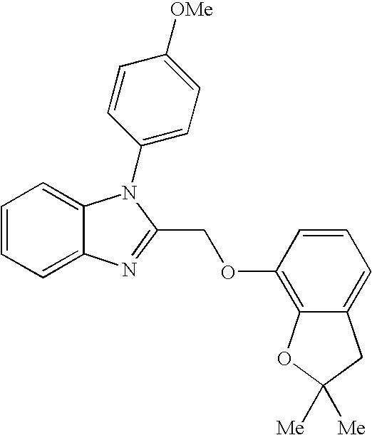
C1=CC=C2C(=C1)N(C1=CC=C([OMe])C=C1)C(COC1=C3C(=CC=C1)CC([Me])([Me])O3)=N2
